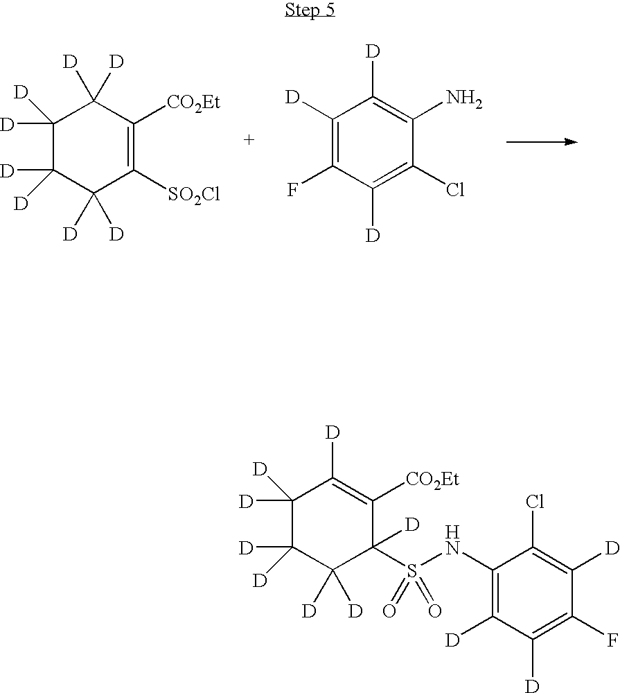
C1([D])([D])C([D])([D])C([D])([D])C([SO2Cl])=C([CO2Et])C1([D])[D].C1([D])=C(F)C([D])=C(Cl)C(N)=C1[D].C1([D])([D])C([D])([D])C([D])([D])C(S(NC2=C([D])C([D])=C(F)C([D])=C2Cl)(=O)=O)([D])C([CO2Et])=C1[D]
